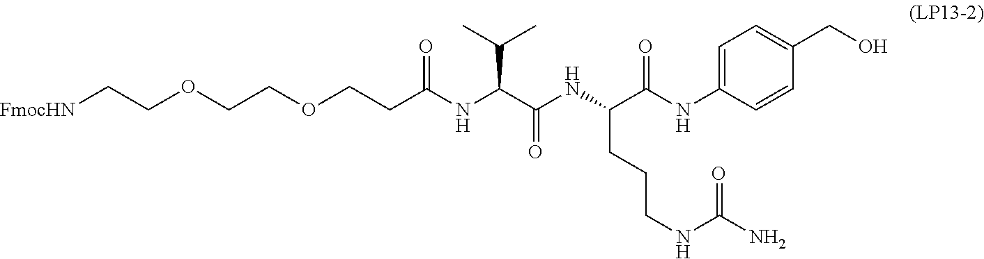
C1=C(NC(=O)C(CCCNC(=O)N)NC(=O)C(C(C)C)NC(=O)CCOCCOCC[FmocHN])C=CC(CO)=C1
